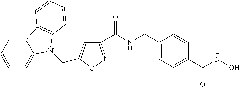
C1(C(=O)NCC2=CC=C(C(NO)=O)C=C2)=NOC(CN2C3=CC=CC=C3C3=C2C=CC=C3)=C1
